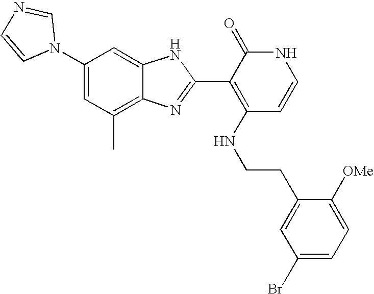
C1(C)=C2C(=CC(N3C=NC=C3)=C1)NC(C1=C(NCCC3=CC(Br)=CC=C3[OMe])C=CNC1=O)=N2
